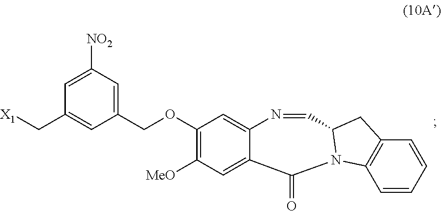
C(C1=CC([NO2])=CC(C[X1])=C1)OC1=C([MeO])C=C2C(=C1)N=CC1N(C2=O)C2=C(C=CC=C2)C1
